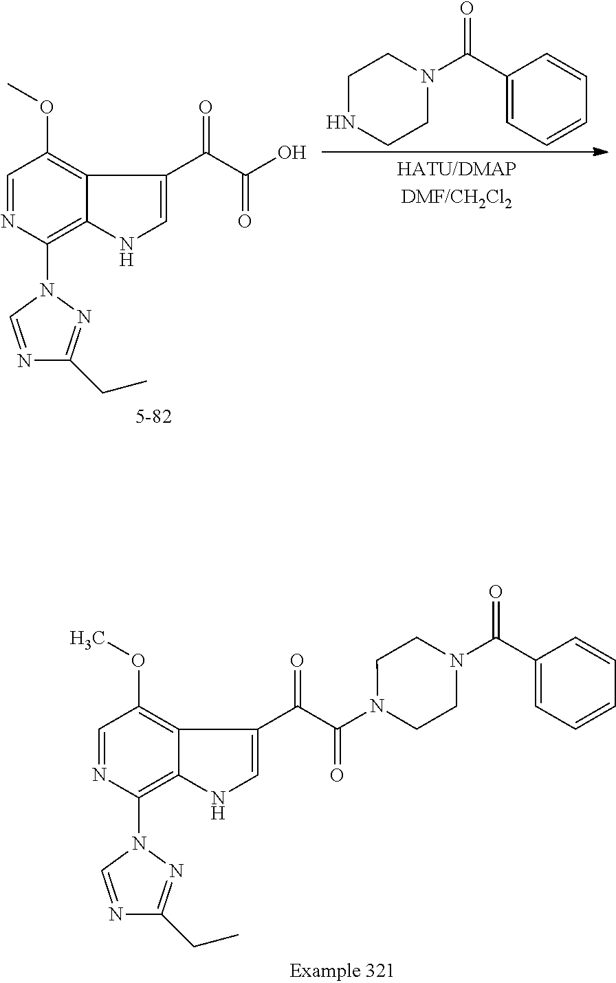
C1=NC(N2N=C(CC)N=C2)=C2C(=C1OC)C(C(C(=O)O)=O)=CN2.C1NCCN(C(=O)C2=CC=CC=C2)C1.C1=NC(N2N=C(CC)N=C2)=C2C(=C1OC)C(C(C(=O)N1CCN(C(=O)C3=CC=CC=C3)CC1)=O)=CN2
